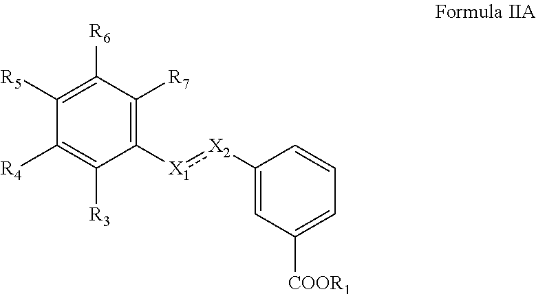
C1([X2]:[X1]C2=C([R7])C([R6])=C([R5])C([R4])=C2[R3])=CC([COOR1])=CC=C1
